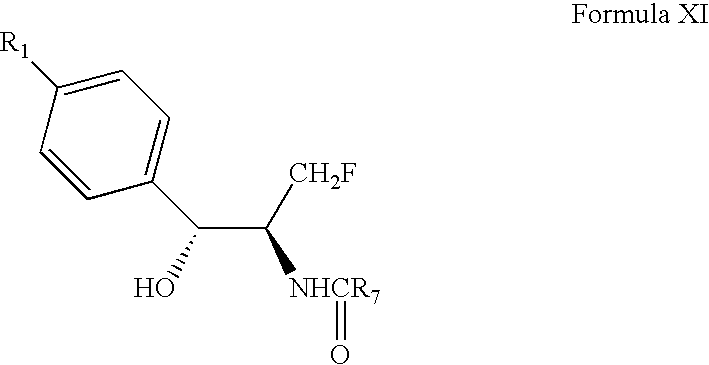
C(C(O)C1=CC=C([R1])C=C1)([CH2F])[NHCR7]=O
